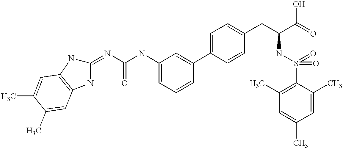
C1=CC(C2=CC=C(CC(C(=O)O)NS(=O)(=O)C3=C(C)C=C(C)C=C3C)C=C2)=CC(NC(N=C2NC3=C(N2)C=C(C)C(C)=C3)=O)=C1
